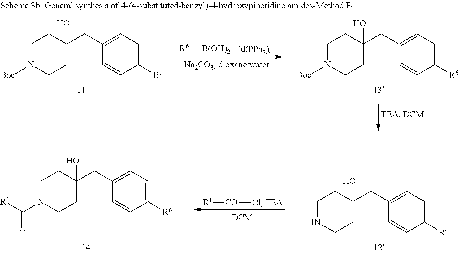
C1=CC(Br)=CC=C1CC1(O)CCN([Boc])CC1.C1=CC([R6])=CC=C1CC1(O)CCN([Boc])CC1.[R6][B(OH)2].[Pd(PPh3)4].C1=CC([R6])=CC=C1CC1(O)CCN(C([R1])=O)CC1.[R1][CO]Cl.[TEA].C1=CC([R6])=CC=C1CC1(O)CCNCC1
